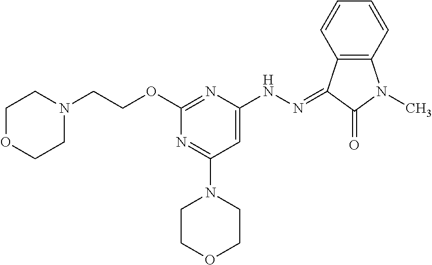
O(C1=NC(NN=C2C3=C(C=CC=C3)N(C)C2=O)=CC(N2CCOCC2)=N1)CCN1CCOCC1
